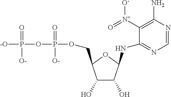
C1=NC(N)=C([N+](=O)[O-])C(NC2C(O)C(O)C(COP(OP([-O])(=O)[O-])([O-])=O)O2)=N1
